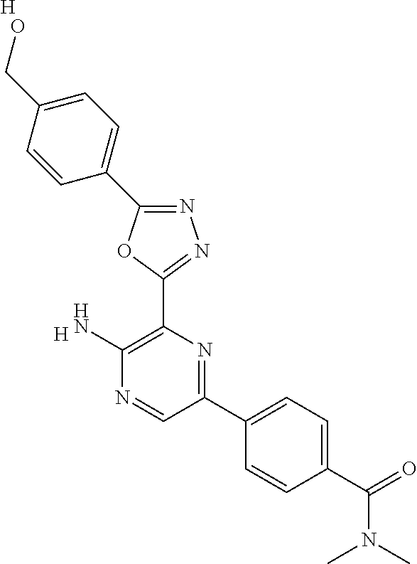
[H].C1(N)=C(C2=NN=C(C3=CC=C(CO)C=C3)O2)N=C(C2=CC=C(C(N(C)C)=O)C=C2)C=N1.[H]
